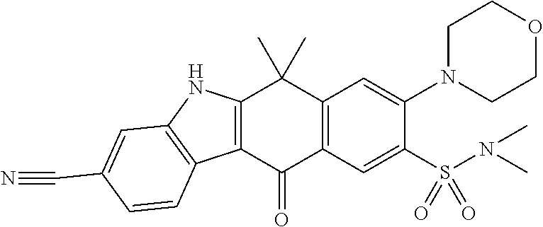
C1=C(N2CCOCC2)C(S(N(C)C)(=O)=O)=CC2=C1C(C)(C)C1=C(C3=C(N1)C=C(C#N)C=C3)C2=O
